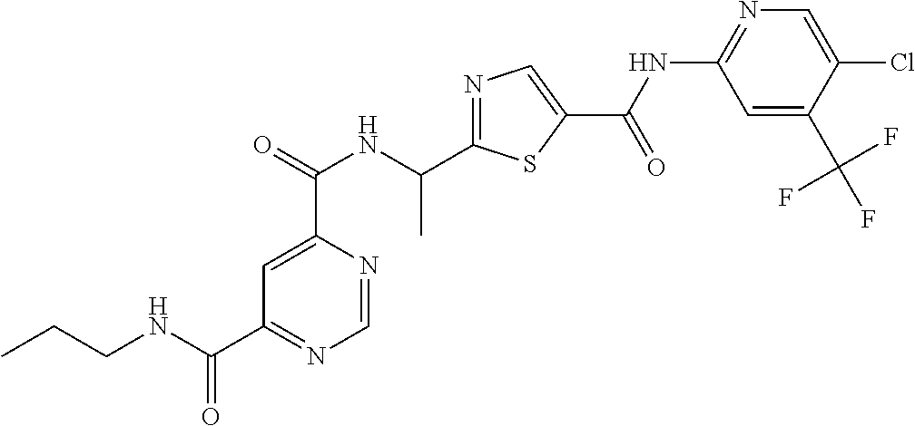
N1=C(C(NC(C2=CC(C(NCCC)=O)=NC=N2)=O)C)SC(C(=O)NC2=NC=C(Cl)C(C(F)(F)F)=C2)=C1
